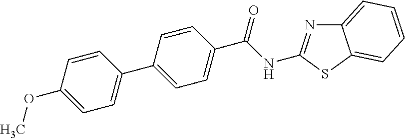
C12=CC=CC=C1SC(NC(C1=CC=C(C3=CC=C(OC)C=C3)C=C1)=O)=N2
